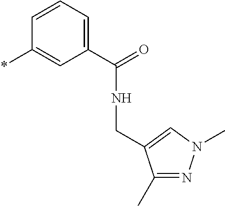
*C1=CC(C(=O)NCC2=CN(C)N=C2C)=CC=C1
